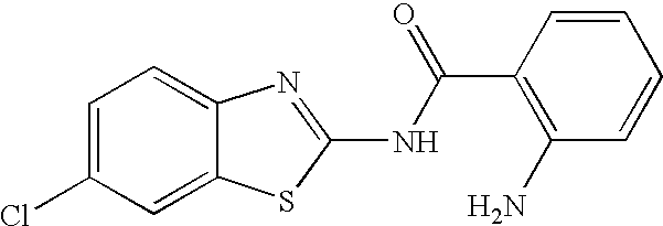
C1=C(Cl)C=C2C(=C1)N=C(NC(=O)C1=C(N)C=CC=C1)S2
